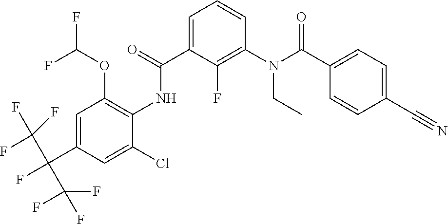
C1(C(N(C2=C(F)C(C(=O)NC3=C(OC(F)F)C=C(C(F)(C(F)(F)F)C(F)(F)F)C=C3Cl)=CC=C2)CC)=O)=CC=C(C#N)C=C1
